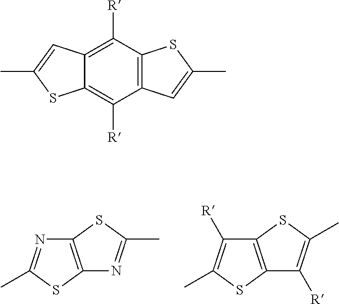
C12=C(SC(C)=N1)N=C(C)S2.C12=C(SC(C)=C1[R])C([R])=C(C)S2.C1([R])=C2C(=C([R])C3=C1SC(C)=C3)SC(C)=C2
